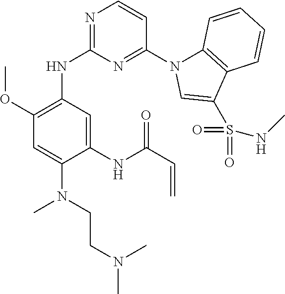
C1(NC2=NC=CC(N3C4=C(C(S(NC)(=O)=O)=C3)C=CC=C4)=N2)=C(OC)C=C(N(CCN(C)C)C)C(NC(C=C)=O)=C1
